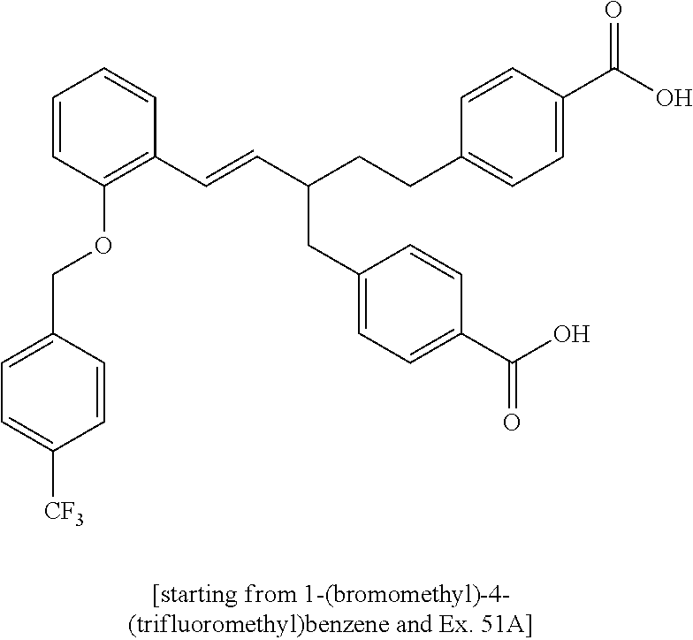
C1=CC(OCC2=CC=C([CF3])C=C2)=C(C=CC(CCC2=CC=C(C(O)=O)C=C2)CC2=CC=C(C(O)=O)C=C2)C=C1
